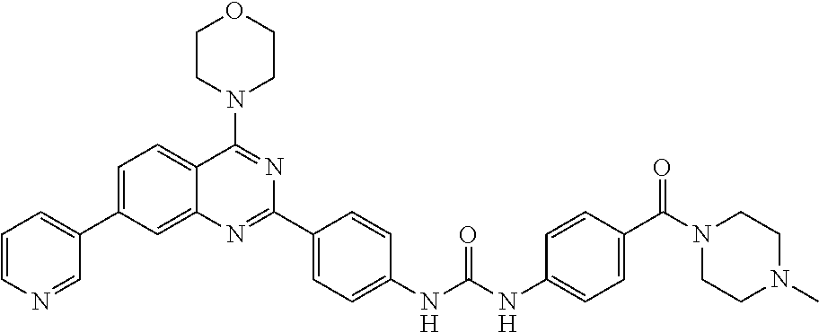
C1=C(C2=CC=CN=C2)C=C2C(=C1)C(N1CCOCC1)=NC(C1=CC=C(NC(NC3=CC=C(C(N4CCN(C)CC4)=O)C=C3)=O)C=C1)=N2
